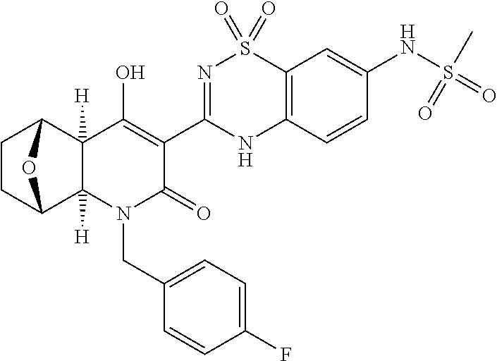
C1CC2C3([H])C([H])(C1O2)C(O)=C(C1=NS(=O)(=O)C2=C(N1)C=CC(NS(=O)(C)=O)=C2)C(=O)N3CC1=CC=C(F)C=C1
